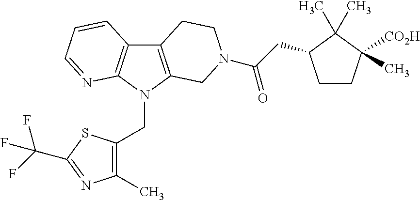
C12=C(N(CC3=C(C)N=C(C(F)(F)F)S3)C3=C1C=CC=N3)CN(C(=O)CC1CCC(C)([CO2H])C1(C)C)CC2
